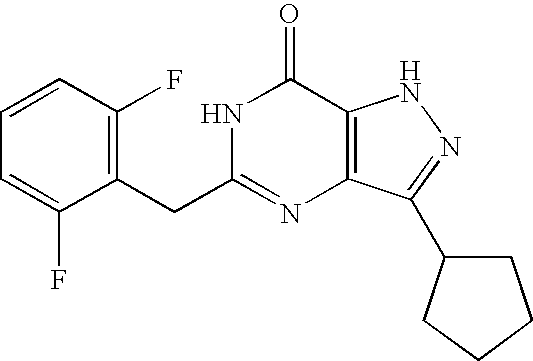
C1(F)=C(CC2=NC3=C(C(=O)N2)NN=C3C2CCCC2)C(F)=CC=C1
